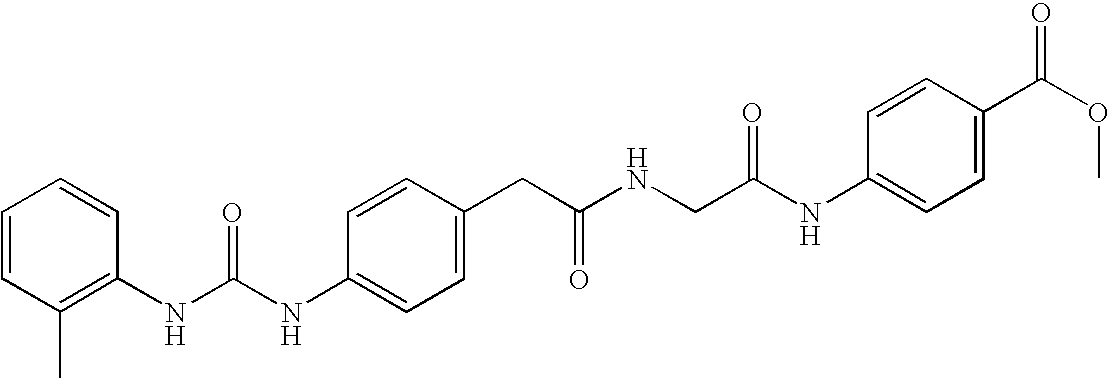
C1=CC(NC(NC2=C(C)C=CC=C2)=O)=CC=C1CC(NCC(NC1=CC=C(C(OC)=O)C=C1)=O)=O
